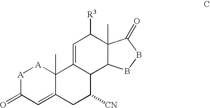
[A]1C(=O)C=C2C(C)([A]1)C1=CC([R3])C3(C)C(C1C([CN])C2)BBC3=O
